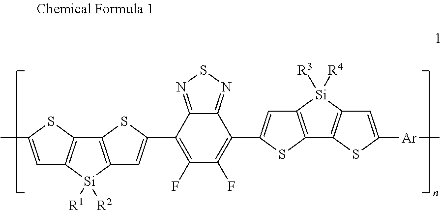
C1=C(C)SC2=C1[Si]([R1])([R2])C1=C2SC(C2=C(F)C(F)=C(C3=CC4=C(S3)C3=C([Si]4([R3])[R4])C=C([Ar]C)S3)C3=NSN=C23)=C1
